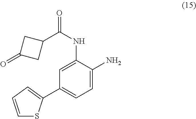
C1(C(NC2=CC(C3=CC=CS3)=CC=C2N)=O)CC(=O)C1
